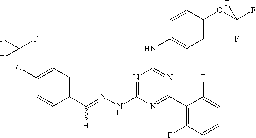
C1(C(=NNC2=NC(NC3=CC=C(OC(F)(F)F)C=C3)=NC(C3=C(F)C=CC=C3F)=N2)[H])=CC=C(OC(F)(F)F)C=C1
